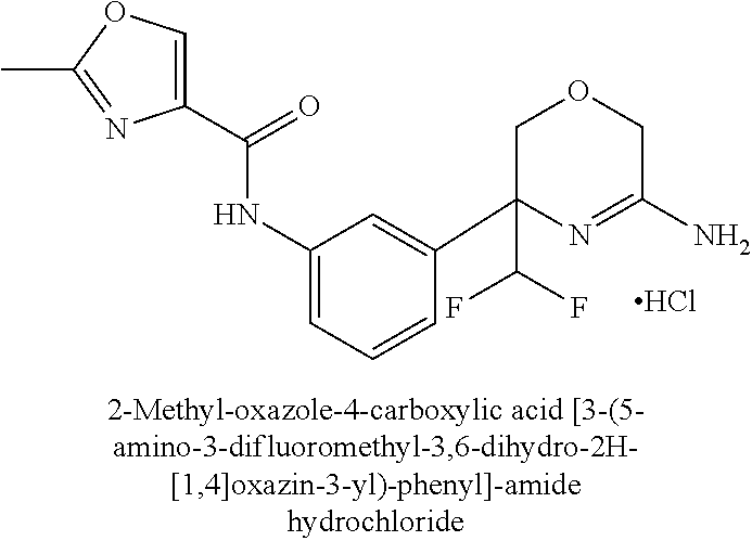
Cl.N(C1=CC=CC(C2(C(F)F)N=C(N)COC2)=C1)C(C1=COC(C)=N1)=O
